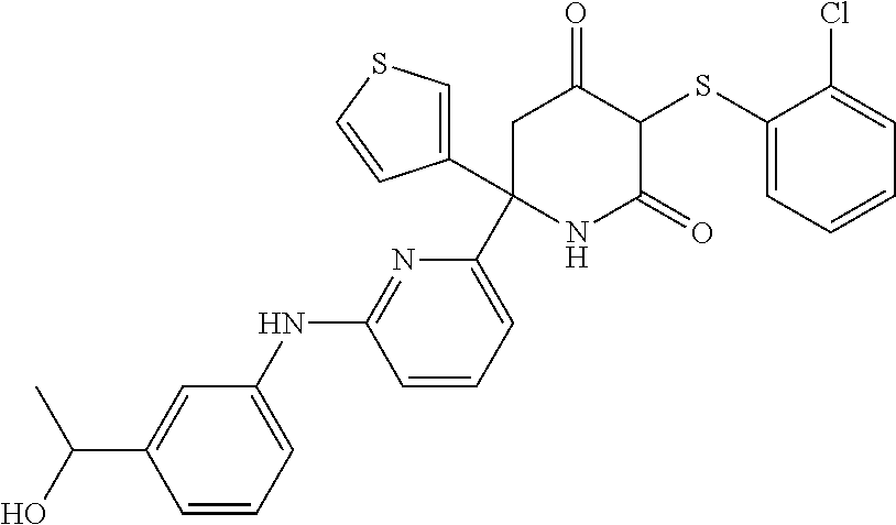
C1(SC2C(=O)CC(C3=CC=CC(NC4=CC=CC(C(C)O)=C4)=N3)(C3=CSC=C3)NC2=O)=CC=CC=C1Cl
